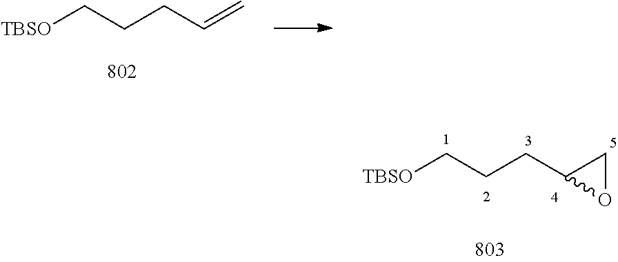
[TBSO]CCCC=C.[TBSO]CCCC1OC1
